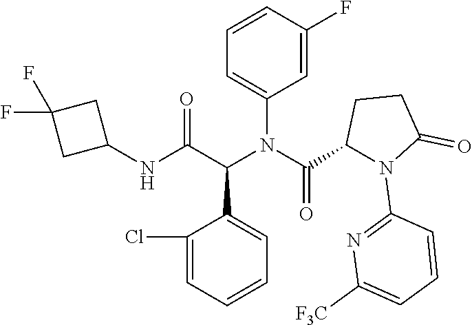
C1(Cl)=CC=CC=C1C(C(NC1CC(F)(F)C1)=O)N(C1=CC=CC(F)=C1)C(C1N(C2=NC([F3C])=CC=C2)C(=O)CC1)=O
